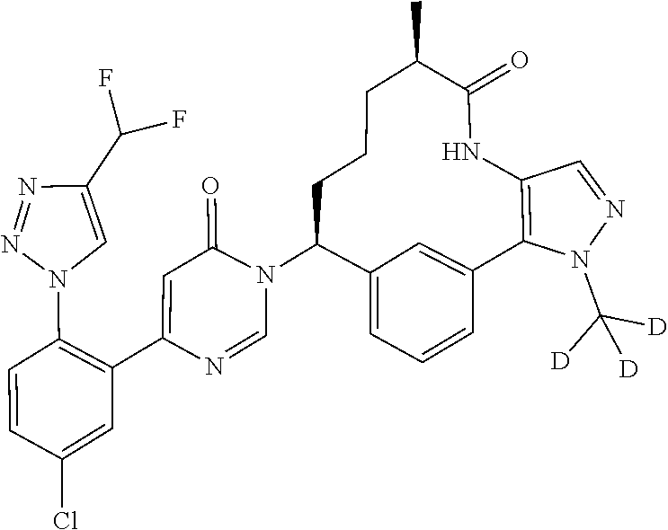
[D]C([D])(N1C2=C(NC(=O)C(C)CCCC(N3C=NC(C4=C(N5C=C(C(F)F)N=N5)C=CC(Cl)=C4)=CC3=O)C3=CC=CC2=C3)C=N1)[D]
